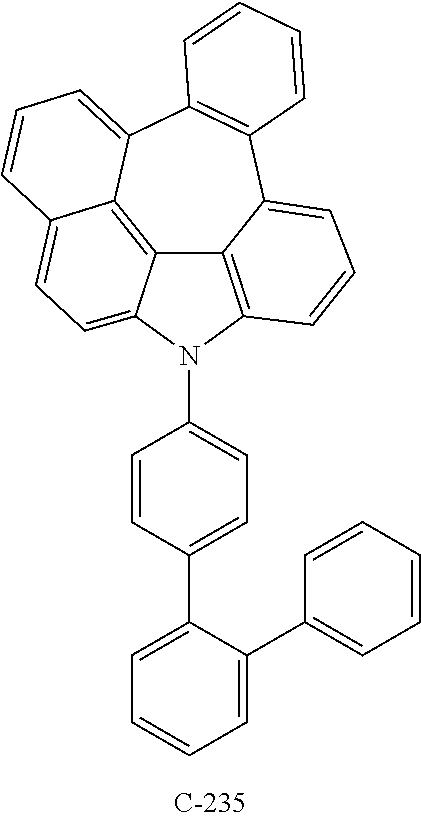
C12=C3N(C4=CC=C(C5=CC=CC=C5C5=CC=CC=C5)C=C4)C4=CC=C5C(=C14)C(=CC=C5)C1=C(C2=CC=C3)C=CC=C1
